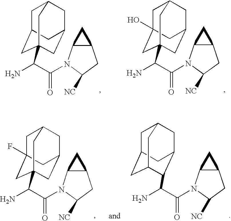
C1C2CC3(C(N)C(=O)N4C5C(CC4[NC])C5)CC(CC1C3)C2.C1C2(O)CC3(C(N)C(=O)N4C5C(CC4[NC])C5)CC(CC1C3)C2.C1C2(F)CC3(C(N)C(=O)N4C5C(CC4[NC])C5)CC(CC1C3)C2.C1C2CC3C(C(N)C(=O)N4C5C(CC4[NC])C5)C(CC1C3)C2
